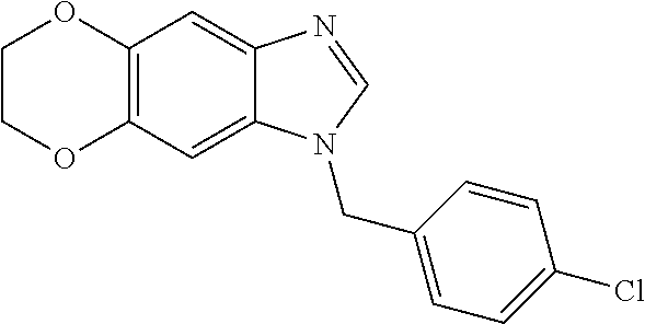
C12=C(C=C3C(=C1)N=CN3CC1=CC=C(Cl)C=C1)OCCO2
